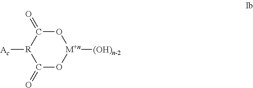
O1C(=O)[R]([Ac])C(=O)O[M+n]1[(OH)n-2]
